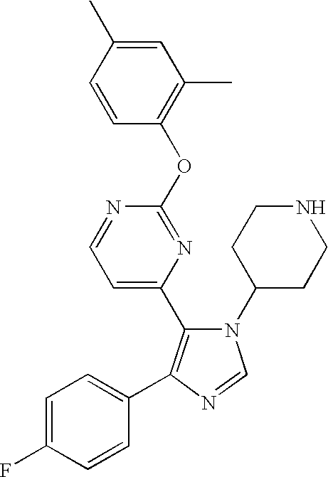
C1=C(C)C=CC(OC2=NC(C3=C(C4=CC=C(F)C=C4)N=CN3C3CCNCC3)=CC=N2)=C1C
